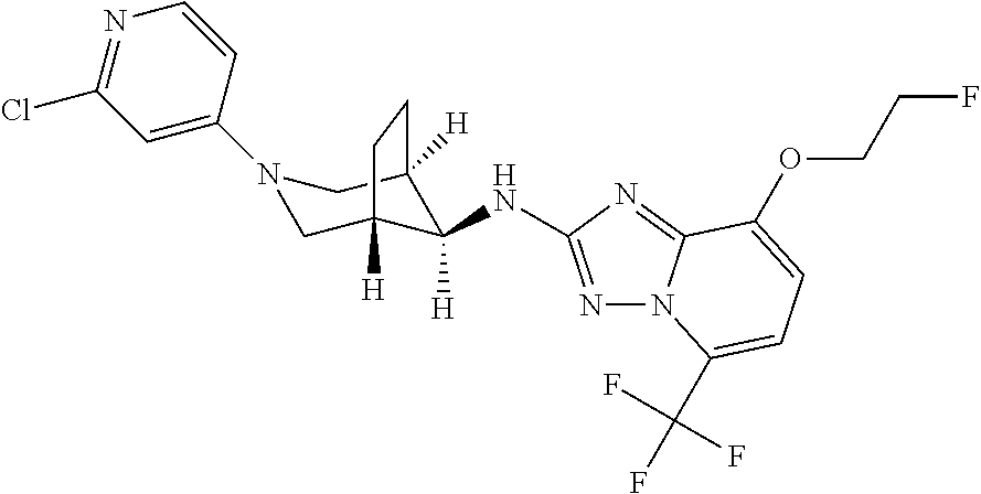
N1=C(NC2([H])C3([H])CN(C4=CC(Cl)=NC=C4)CC2([H])CC3)N=C2N1C(C(F)(F)F)=CC=C2OCCF
